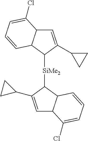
C1=C(C2CC2)C([SiMe2]C2C3C(C=C2C2CC2)C(Cl)=CC=C3)C2C1C(Cl)=CC=C2
